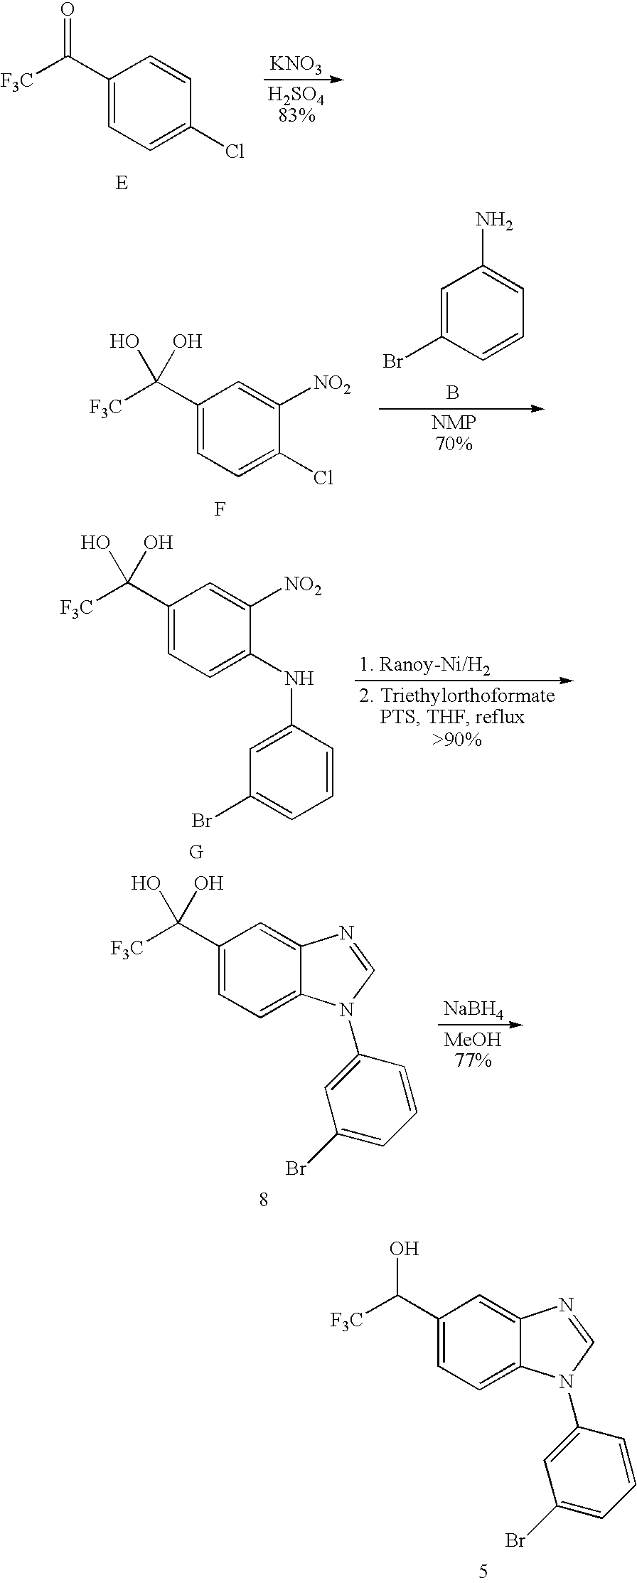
[KNO3].C1(C([F3C])=O)=CC=C(Cl)C=C1.C1=C(Br)C=CC=C1N.B.F.C1(C([F3C])(O)O)=CC=C(Cl)C([NO2])=C1.[G].C1(C([F3C])(O)O)=CC=C(NC2=CC(Br)=CC=C2)C([NO2])=C1.[NaBH4].C1(C([F3C])(O)O)=CC=C2C(=C1)N=CN2C1=CC(Br)=CC=C1.C1(C([F3C])O)=CC=C2C(=C1)N=CN2C1=CC(Br)=CC=C1
